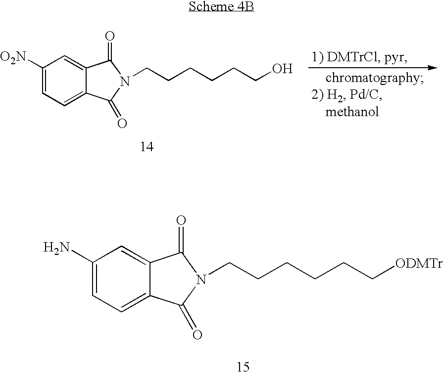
C1([O2N])=CC=C2C(=C1)C(=O)N(CCCCCCO)C2=O.C1(N)=CC=C2C(=C1)C(=O)N(CCCCCC[ODMTr])C2=O
